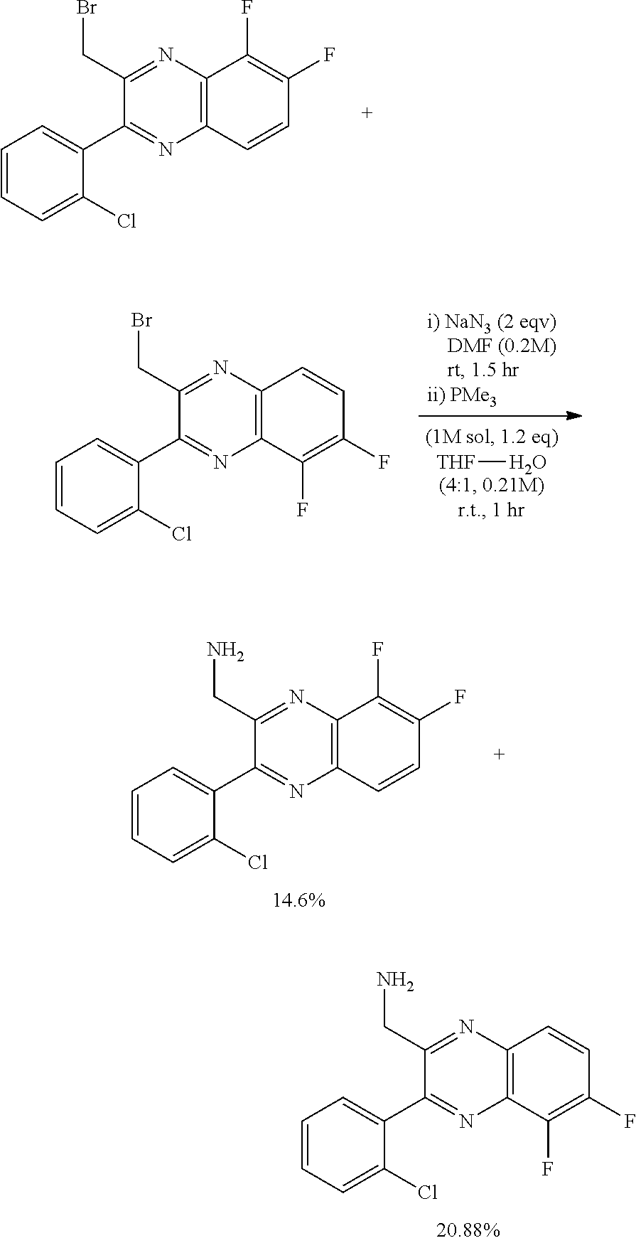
C1(CBr)=NC2=C(N=C1C1=CC=CC=C1Cl)C=CC(F)=C2F.[THF]O.C1(CBr)=NC2=C(N=C1C1=CC=CC=C1Cl)C(F)=C(F)C=C2.C1(CN)=NC2=C(N=C1C1=CC=CC=C1Cl)C(F)=C(F)C=C2.C1(CN)=NC2=C(N=C1C1=CC=CC=C1Cl)C=CC(F)=C2F
